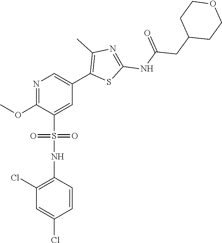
N1=C(OC)C(S(=O)(=O)NC2=C(Cl)C=C(Cl)C=C2)=CC(C2=C(C)N=C(NC(CC3CCOCC3)=O)S2)=C1
